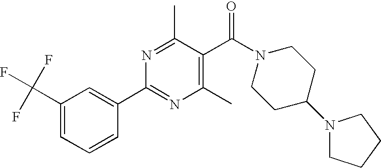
C(C1=CC=CC(C2=NC(C)=C(C(=O)N3CCC(N4CCCC4)CC3)C(C)=N2)=C1)(F)(F)F
